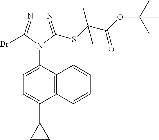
C12=C(C(N3C(Br)=NN=C3SC(C(OC(C)(C)C)=O)(C)C)=CC=C1C1CC1)C=CC=C2
